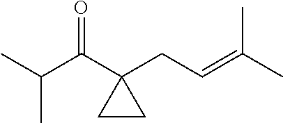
O=C(C1(CC=C(C)C)CC1)C(C)C
